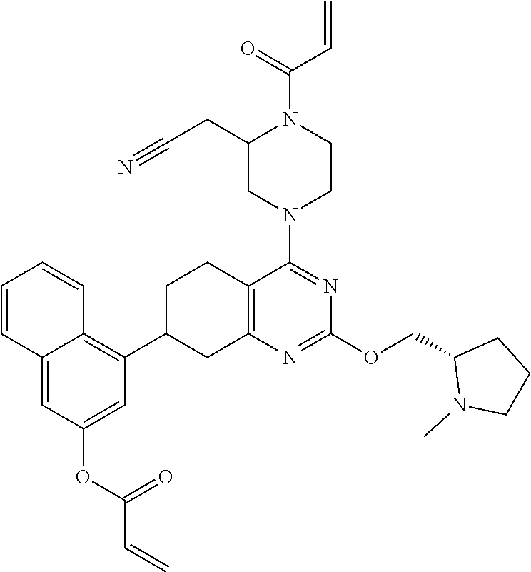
C1=C(OC(C=C)=O)C=C2C(=C1C1CC3=C(CC1)C(N1CCN(C(=O)C=C)C(CC#N)C1)=NC(OCC1N(C)CCC1)=N3)C=CC=C2
